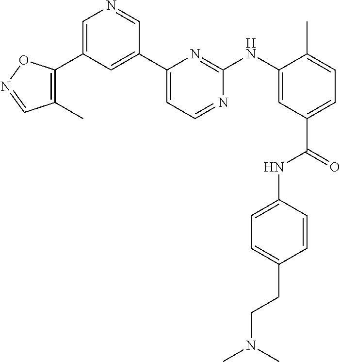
C1=C(C2=C(C)C=NO2)C=C(C2=CC=NC(NC3=CC(C(=O)NC4=CC=C(CCN(C)C)C=C4)=CC=C3C)=N2)C=N1
